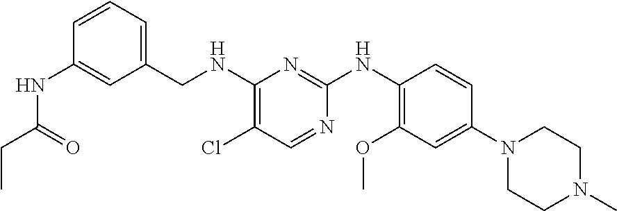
C1=CC=C(CNC2=C(Cl)C=NC(NC3=C(OC)C=C(N4CCN(C)CC4)C=C3)=N2)C=C1NC(CC)=O
